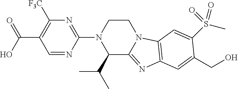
C(O)(C1=C([F3C])N=C(N2C(C(C)C)C3=NC4=C(N3CC2)C=C(S(C)(=O)=O)C(CO)=C4)N=C1)=O
